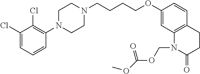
C1(Cl)=CC=CC(N2CCN(CCCCOC3=CC4=C(C=C3)CCC(=O)N4COC(=O)OC)CC2)=C1Cl
